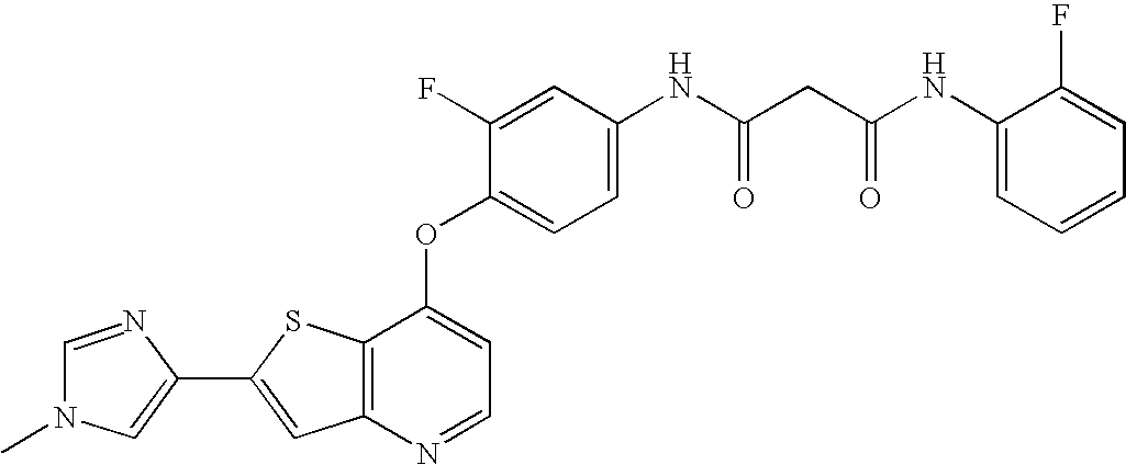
C12=C(SC(C3=CN(C)C=N3)=C1)C(OC1=CC=C(NC(CC(NC3=CC=CC=C3F)=O)=O)C=C1F)=CC=N2
